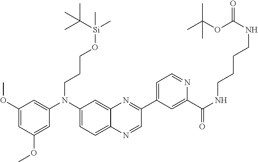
C1(OC)=CC(OC)=CC(N(C2=CC=C3C(=C2)N=C(C2=CC=NC(C(NCCCCNC(=O)OC(C)(C)C)=O)=C2)C=N3)CCCO[Si](C)(C(C)(C)C)C)=C1
